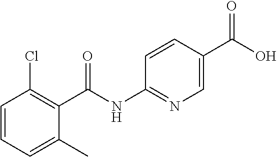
C1=CC=C(C)C(C(NC2=NC=C(C(O)=O)C=C2)=O)=C1Cl
